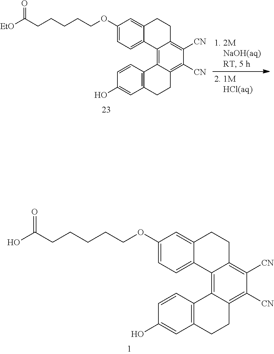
C1(OCCCCCC(O)=O)=CC=C2C(=C1)CCC1=C([CN])C([CN])=C3C(=C21)C1=C(CC3)C=C(O)C=C1.C1(OCCCCCC([EtO])=O)=CC=C2C(=C1)CCC1=C([CN])C([CN])=C3C(=C21)C1=C(CC3)C=C(O)C=C1
